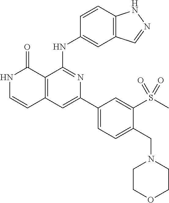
C1=CC(NC2=NC(C3=CC=C(CN4CCOCC4)C(S(C)(=O)=O)=C3)=CC3=C2C(=O)NC=C3)=CC2=C1NN=C2
